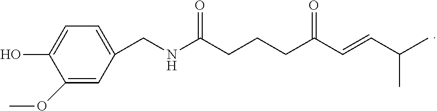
C1=C(CNC(CCCC(C=CC(C)C)=O)=O)C=C(OC)C(O)=C1
